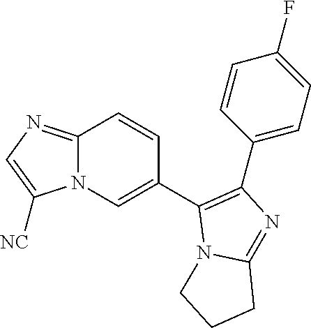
C1(C2=CN3C(=NC=C3[NC])C=C2)=C(C2=CC=C(F)C=C2)N=C2N1CCC2
